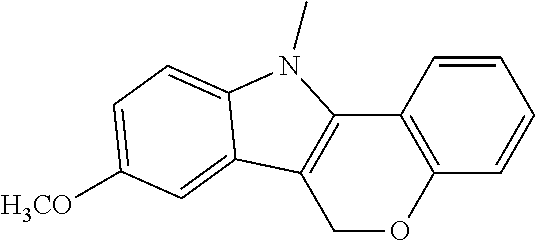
C1=CC2=C(C=C1)OCC1=C2N(C)C2=CC=C([H3CO])C=C12
